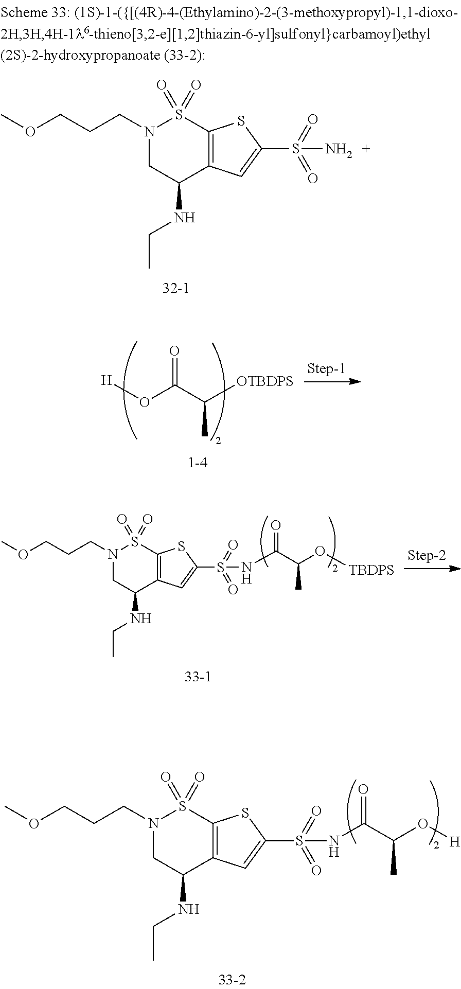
N1(CCCOC)CC(NCC)C2=C(S1(=O)=O)SC(S(=O)(=O)N)=C2.O=C(C([OTBDPS])C)O[H].N1(CCCOC)CC(NCC)C2=C(S1(=O)=O)SC(S(=O)(=O)NC(=O)C(O[TBDPS])C)=C2.N1(CCCOC)CC(NCC)C2=C(S1(=O)=O)SC(S(=O)(=O)NC(=O)C(O[H])C)=C2
